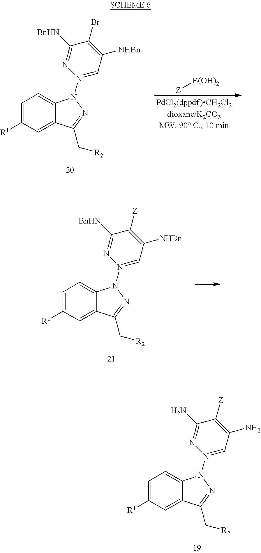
C1=C([R1])C=C2C(=C1)N(N1=CC(N)=C([Z])C(N)=N1)N=C2C[R2].C1=C([R1])C=C2C(=C1)N(N1=CC([NHBn])=C(Br)C([BnHN])=N1)N=C2C[R2].[Z][B(OH)2].C1=C([R1])C=C2C(=C1)N(N1=CC([NHBn])=C([Z])C([BnHN])=N1)N=C2C[R2]
